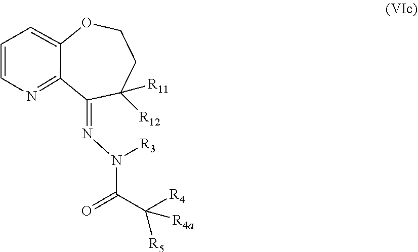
N(N=C1C2=NC=CC=C2OCCC1([R11])[R12])(C(C([R4])([R5])[R4a])=O)[R3]
